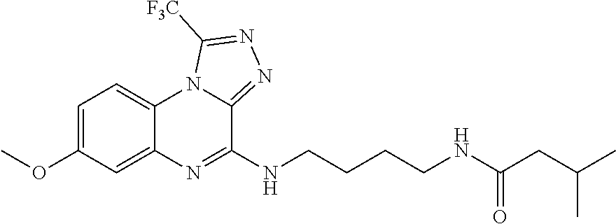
C1=C(OC)C=C2C(=C1)N1C(=NN=C1[F3C])C(NCCCCNC(=O)CC(C)C)=N2
